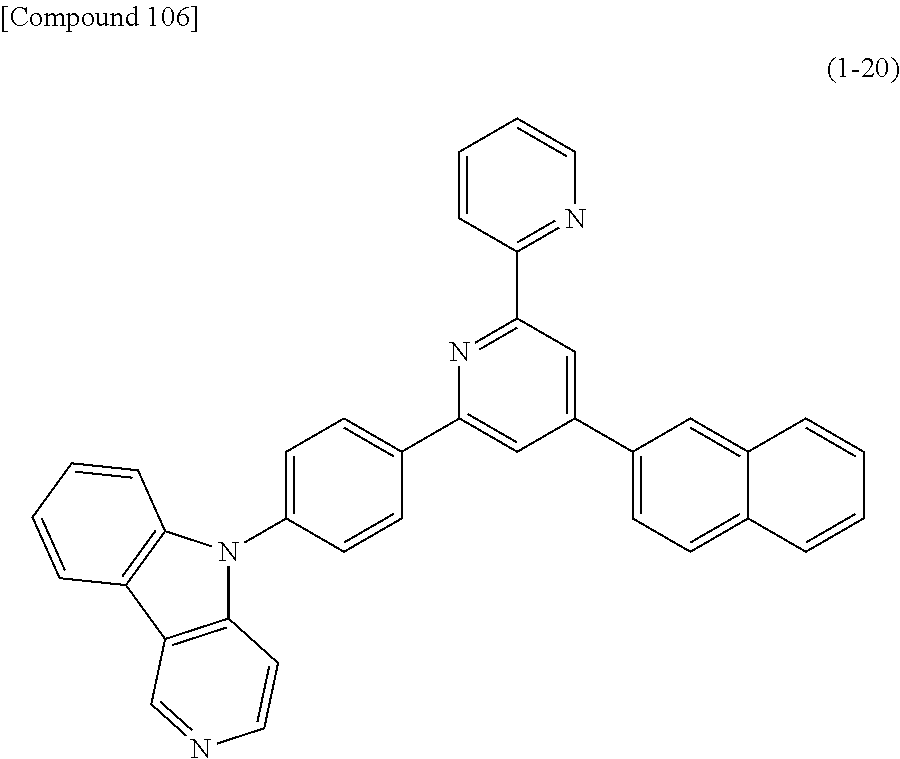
N1=C(C2=NC=CC=C2)C=C(C2=CC=C3C(=C2)C=CC=C3)C=C1C1=CC=C(N2C3=C(C4=C2C=CC=C4)C=NC=C3)C=C1
